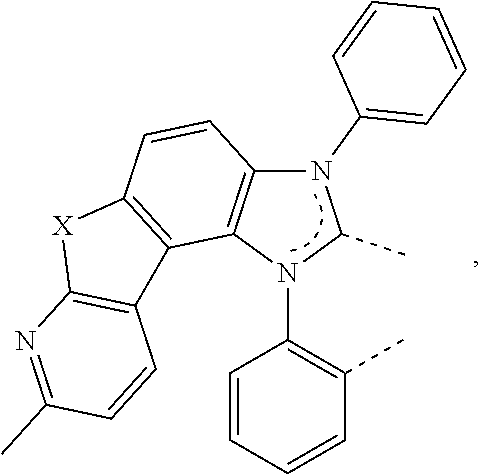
C1=CC=CC(C)=C1N1C(C)N(C2=CC=CC=C2)C2=C1C1=C(C=C2)[X]C2=C1C=CC(C)=N2
